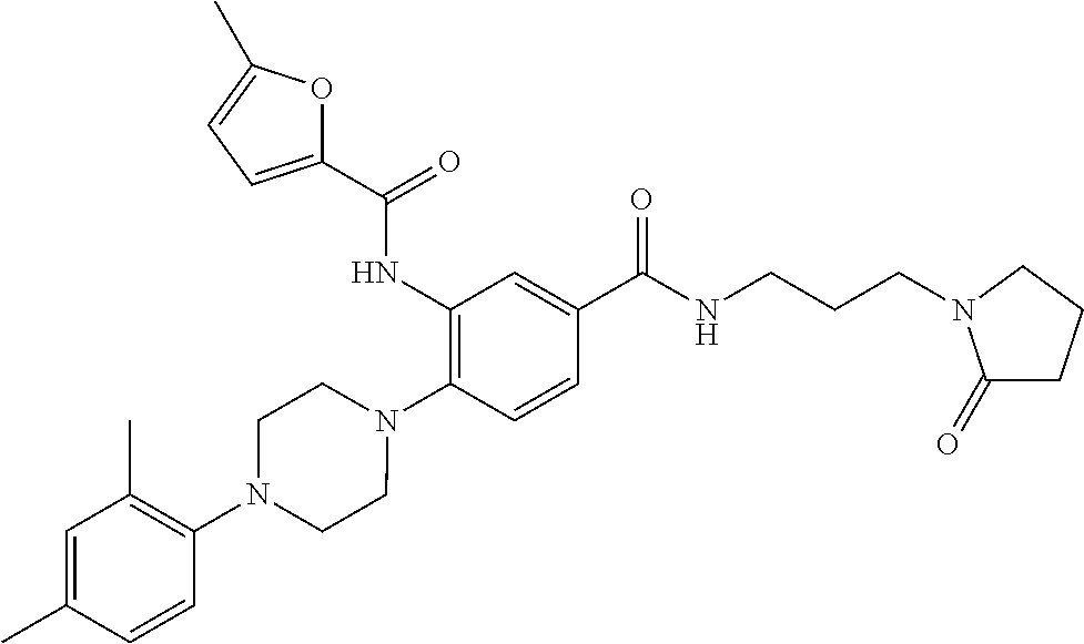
C1(NC(=O)C2=CC=C(C)O2)=C(N2CCN(C3=C(C)C=C(C)C=C3)CC2)C=CC(C(NCCCN2C(=O)CCC2)=O)=C1
